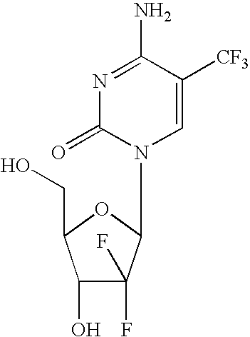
N1=C(N)C([CF3])=CN(C2C(F)(F)C(O)C(CO)O2)C1=O
